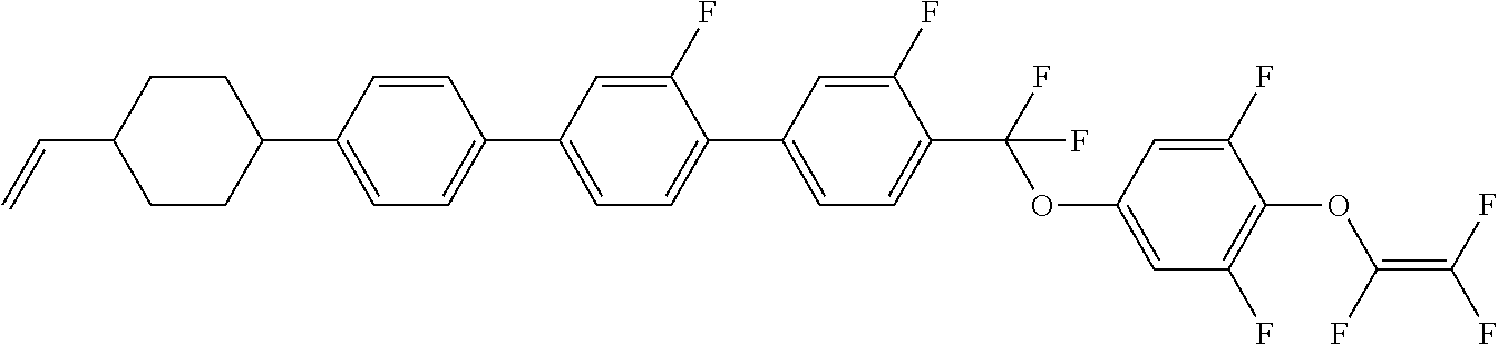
C1=C(C2=CC=C(C3=CC=C(C4CCC(C=C)CC4)C=C3)C=C2F)C=C(F)C(C(F)(OC2=CC(F)=C(OC(=C(F)F)F)C(F)=C2)F)=C1
